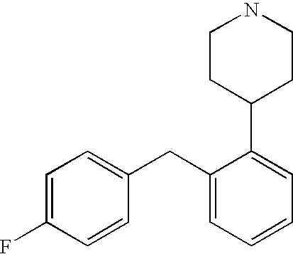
C1=C(F)C=CC(CC2=CC=CC=C2C2CCNCC2)=C1
